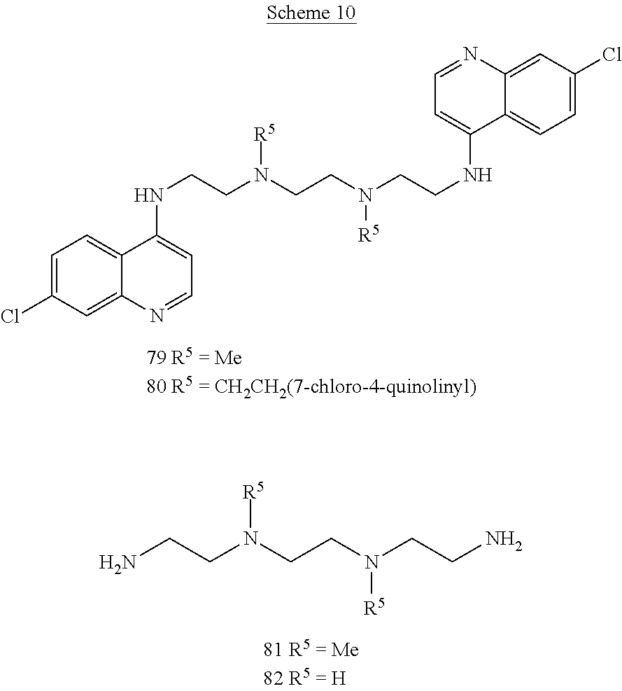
C1=C(Cl)C=C2C(=C1)C(NCCN(CCN(CCNC1=CC=NC3=CC(Cl)=CC=C31)[R5])[R5])=CC=N2.NCCN(CCN(CCN)[R5])[R5]
